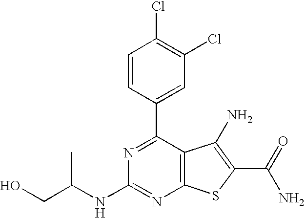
N1=C(C2=CC(Cl)=C(Cl)C=C2)C2=C(N=C1NC(CO)C)SC(C(N)=O)=C2N
